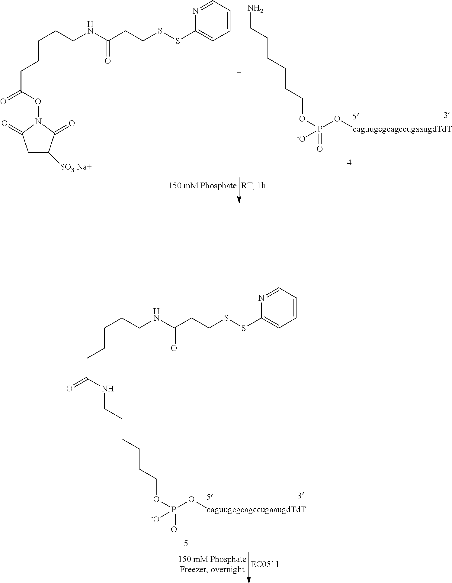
C1C([SO3-Na+])C(=O)N(OC(CCCCCNC(CCSSC2=CC=CC=N2)=O)=O)C1=O.NCCCCCCOP(O[caguugcgcagccugaaugdTdT])(=O)[-O].N(CCCCCCOP(O[caguugcgcagccugaaugdTdT])(=O)[-O])C(CCCCCNC(CCSSC1=CC=CC=N1)=O)=O
